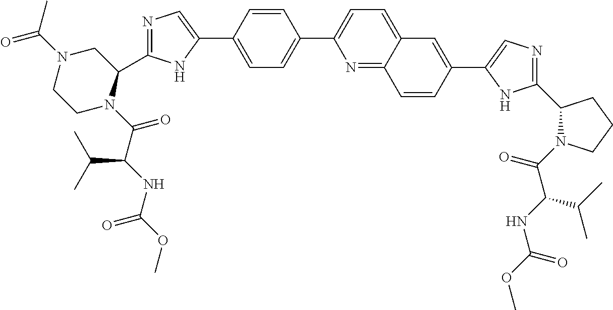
C1=C(C2=CN=C(C3N(C(C(NC(OC)=O)C(C)C)=O)CCN(C(C)=O)C3)N2)C=CC(C2=CC=C3C(=N2)C=CC(C2=CN=C(C4N(C(C(NC(OC)=O)C(C)C)=O)CCC4)N2)=C3)=C1
